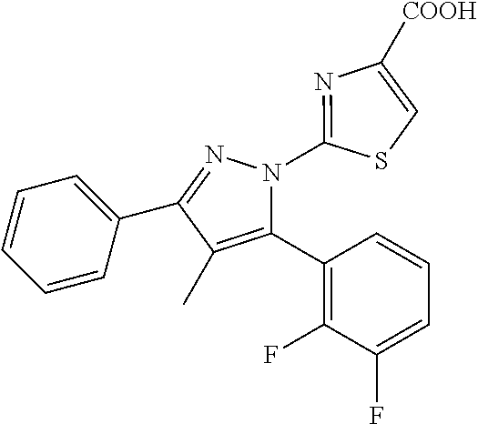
C1=CC=C(C2=NN(C3=NC([COOH])=CS3)C(C3=C(F)C(F)=CC=C3)=C2C)C=C1
